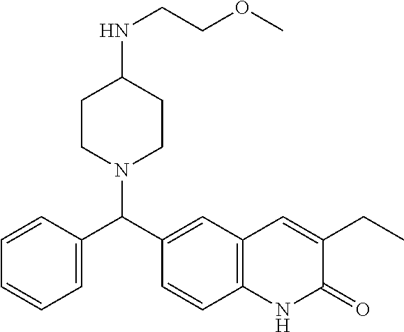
C(C1=CC2=C(NC1=O)C=CC(C(C1=CC=CC=C1)N1CCC(NCCOC)CC1)=C2)C
